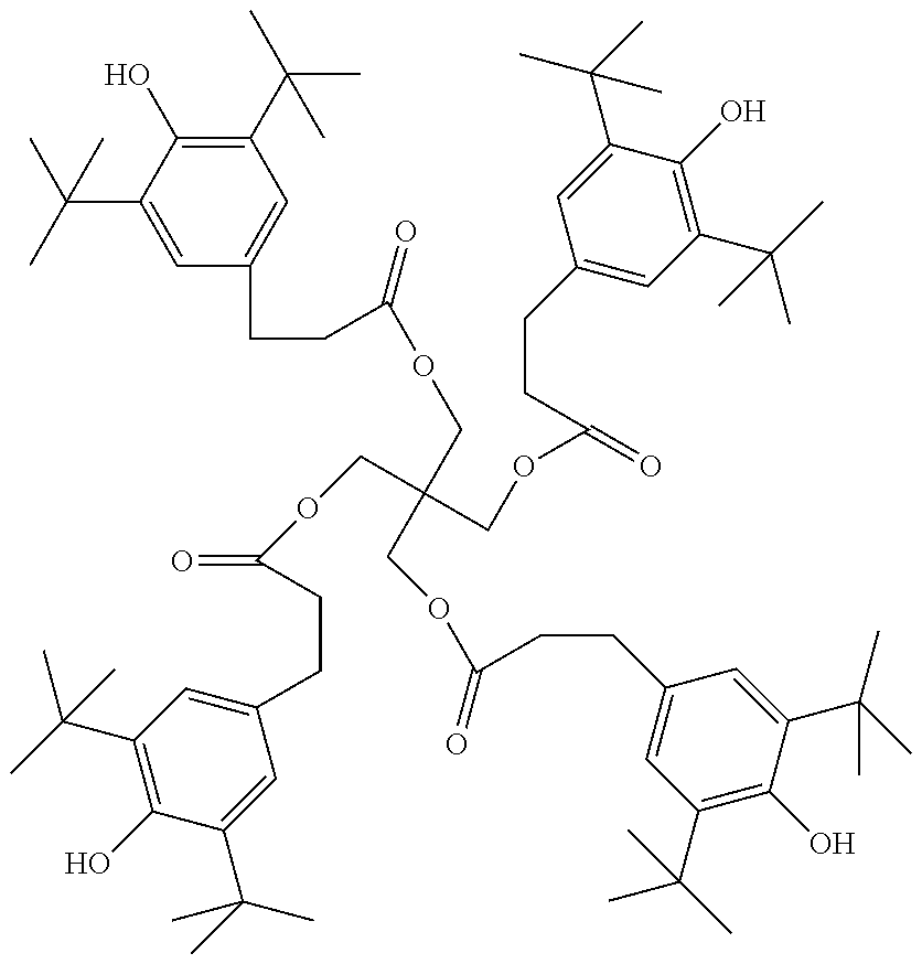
C1(O)=C(C(C)(C)C)C=C(CCC(OCC(COC(CCC2=CC(C(C)(C)C)=C(O)C(C(C)(C)C)=C2)=O)(COC(CCC2=CC(C(C)(C)C)=C(O)C(C(C)(C)C)=C2)=O)COC(CCC2=CC(C(C)(C)C)=C(O)C(C(C)(C)C)=C2)=O)=O)C=C1C(C)(C)C
